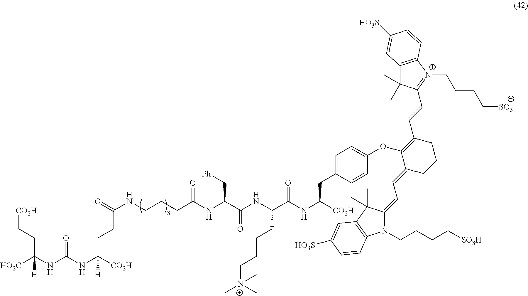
[CO2H]CCC(NC(NC([CO2H])(CCC(NCCCC(NC(C(NC(C(NC(CC1=CC=C(OC2=C(C=CC3=[N+](CCCC[SO3])C4=C(C=C([HO3S])C=C4)C3(C)C)CCCC2=CC=C2N(CCCC[SO3H])C3=C(C2(C)C)C=C([HO3S])C=C3)C=C1)[CO2H])=O)CCCC[N+](C)(C)C)=O)C[Ph])=O)=O)[H])=O)([HO2C])[H]
